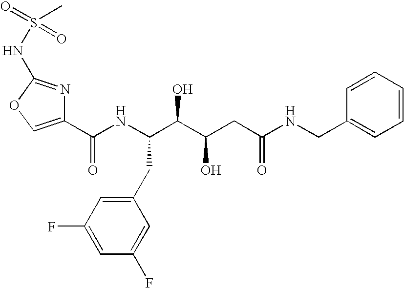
C1(C(NC(C(C(CC(NCC2=CC=CC=C2)=O)O)O)CC2=CC(F)=CC(F)=C2)=O)=COC(NS(=O)(C)=O)=N1
